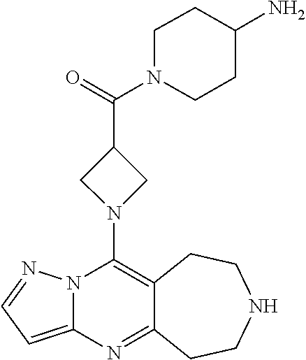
C12=C(N3CC(C(=O)N4CCC(N)CC4)C3)N3C(=CC=N3)N=C1CCNCC2
